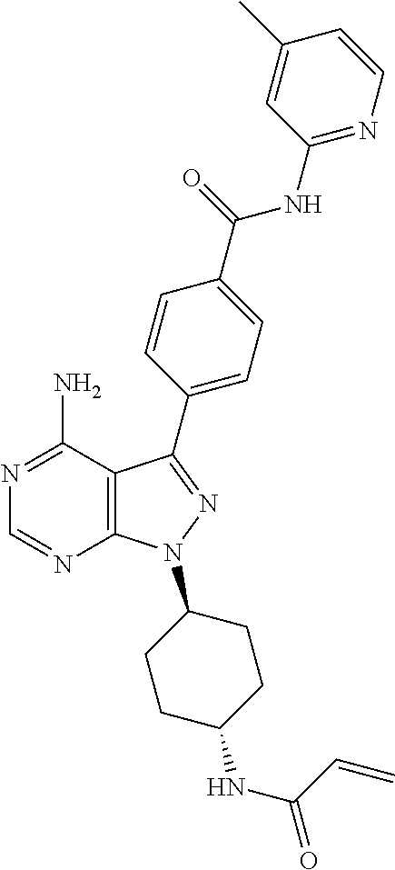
C1=NC2=C(C(N)=N1)C(C1=CC=C(C(=O)NC3=NC=CC(C)=C3)C=C1)=NN2C1CCC(NC(=O)C=C)CC1
